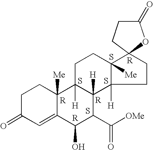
C1C(=O)C=C2C([Me])(C1)C1([H])C([H])(C(C([OMe])=O)C2O)C2([H])C([Me])(CC1)C1(CC2)CCC(=O)O1.S.S.[R].S.S
